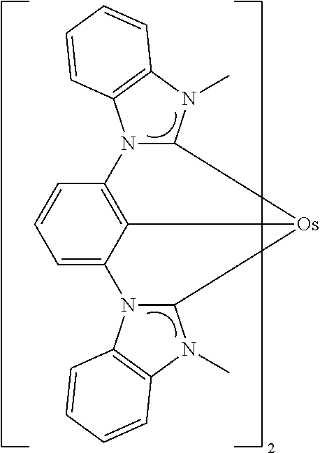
C12=C3C(=CC=C1)N1C([Os]3C3N2C2=C(N3C)C=CC=C2)N(C)C2=C1C=CC=C2
